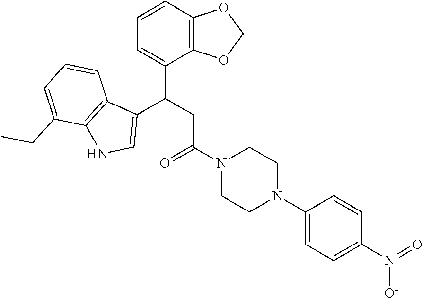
C1=CC2=C(C(C(CC(N3CCN(C4=CC=C(N(=O)[O-])C=C4)CC3)=O)C3=CNC4=C3C=CC=C4CC)=C1)OCO2
